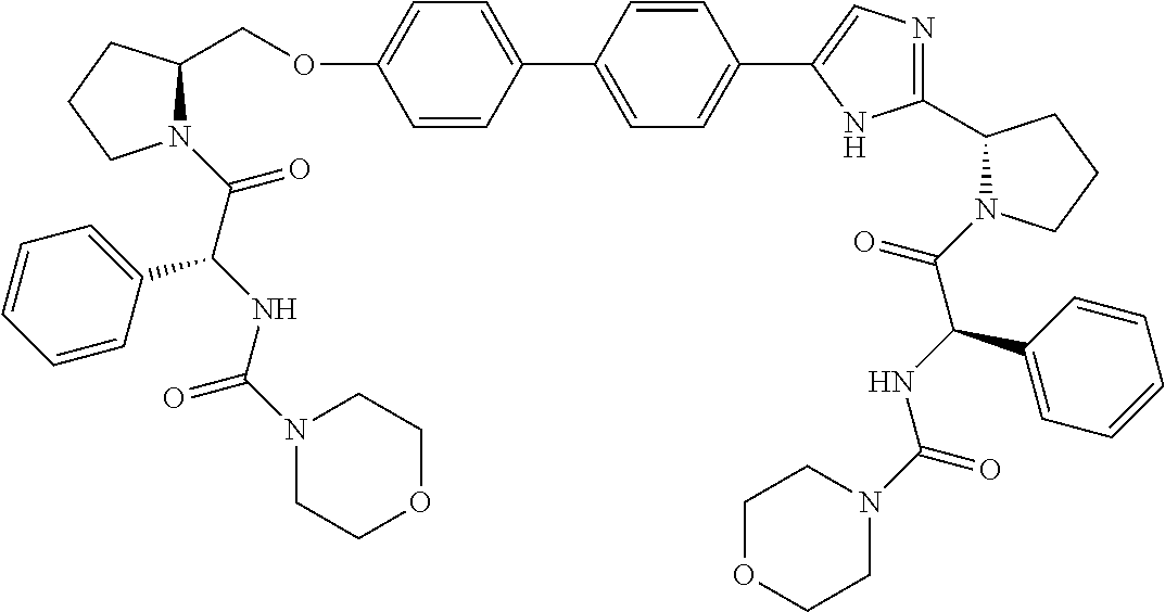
O(C1=CC=C(C2=CC=C(C3=CN=C(C4N(C(=O)C(NC(=O)N5CCOCC5)C5=CC=CC=C5)CCC4)N3)C=C2)C=C1)CC1N(C(=O)C(NC(N2CCOCC2)=O)C2=CC=CC=C2)CCC1
